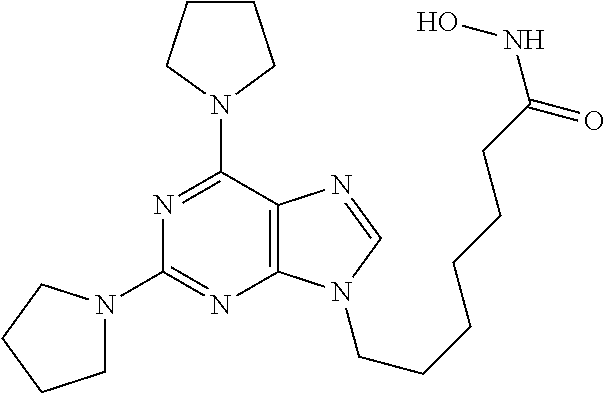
N1(C2=NC(N3CCCC3)=NC3=C2N=CN3CCCCCCC(NO)=O)CCCC1
